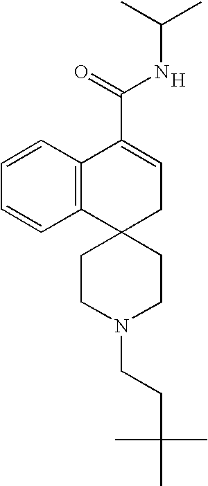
C12=C(C=CC=C1)C(C(=O)NC(C)C)=CCC21CCN(CCC(C)(C)C)CC1.[H]
